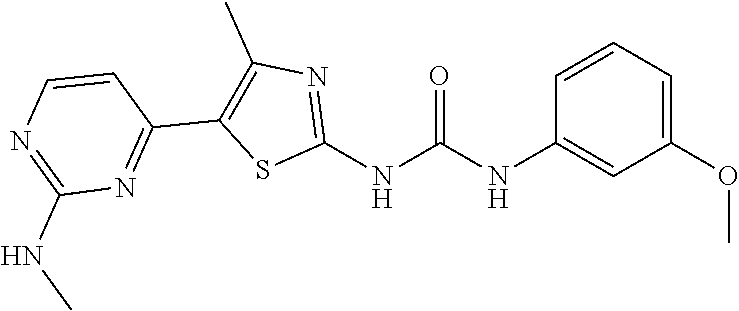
C1(OC)=CC=CC(NC(NC2=NC(C)=C(C3=NC(NC)=NC=C3)S2)=O)=C1
